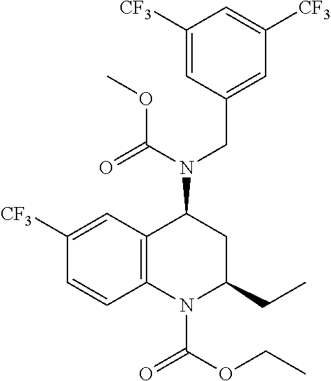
C12=C(C=C([CF3])C=C1)C(N(C(=O)OC)CC1=CC([CF3])=CC([CF3])=C1)CC(CC)N2C(OCC)=O
